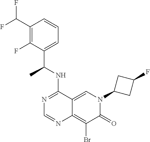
C12=CN(C3CC(F)C3)C(=O)C(Br)=C1N=CN=C2NC(C1=CC=CC(C(F)F)=C1F)C
